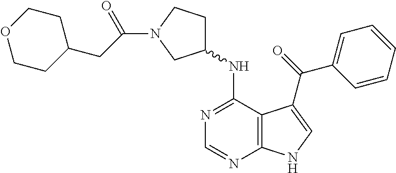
C1(NC2CCN(C(CC3CCOCC3)=O)C2)=NC=NC2=C1C(C(=O)C1=CC=CC=C1)=CN2
